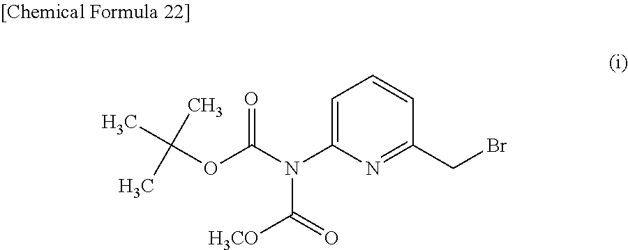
N(C(OC(C)(C)C)=O)(C1=CC=CC(CBr)=N1)C([H3CO])=O
